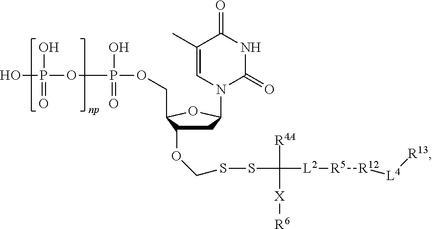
OP(OP(OCC1C(OCSSC([L2][R5][R12][L4][R13])([R4A])[X][R6])CC(N2C(=O)NC(=O)C(C)=C2)O1)(O)=O)(O)=O
